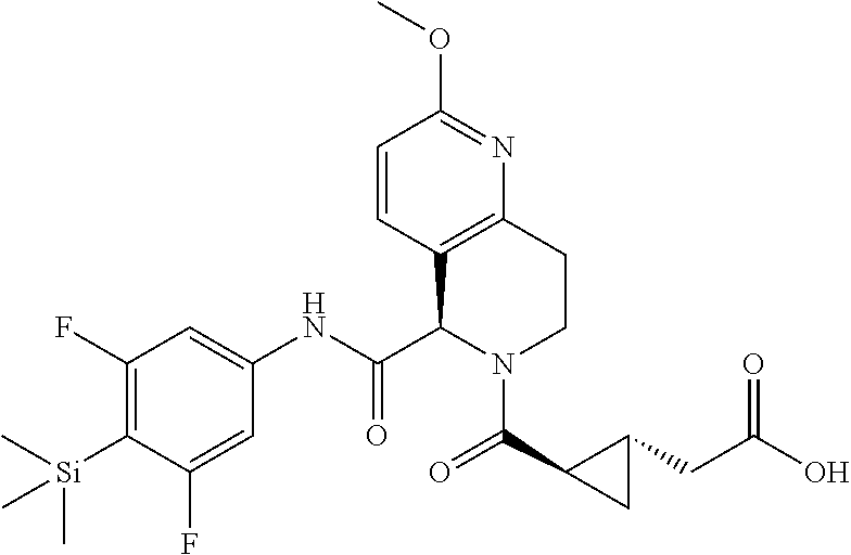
C1(F)=C([Si](C)(C)C)C(F)=CC(NC(C2N(C(C3CC3CC(O)=O)=O)CCC3=C2C=CC(OC)=N3)=O)=C1
